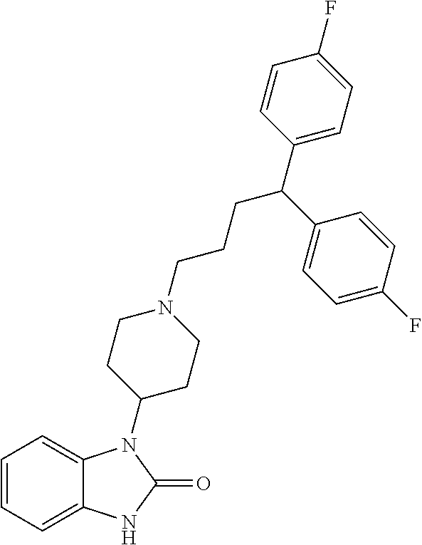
C1=CC=C2C(=C1)N(C1CCN(CCCC(C3=CC=C(F)C=C3)C3=CC=C(F)C=C3)CC1)C(=O)N2
